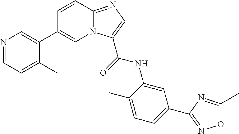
N12C(=NC=C1C(=O)NC1=CC(C3=NOC(C)=N3)=CC=C1C)C=CC(C1=CN=CC=C1C)=C2
